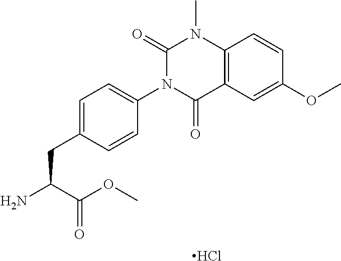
C12=C(C(=O)N(C3=CC=C(CC(C(=O)OC)N)C=C3)C(=O)N1C)C=C(OC)C=C2.Cl
